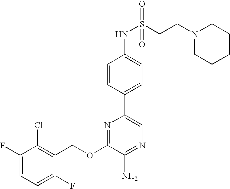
C1(OCC2=C(Cl)C(F)=CC=C2F)=NC(C2=CC=C(NS(CCN3CCCCC3)(=O)=O)C=C2)=CN=C1N
